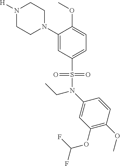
N1([H])CCN(C2=CC(S(=O)(=O)N(C3=CC(OC(F)F)=C(OC)C=C3)CC)=CC=C2OC)CC1
